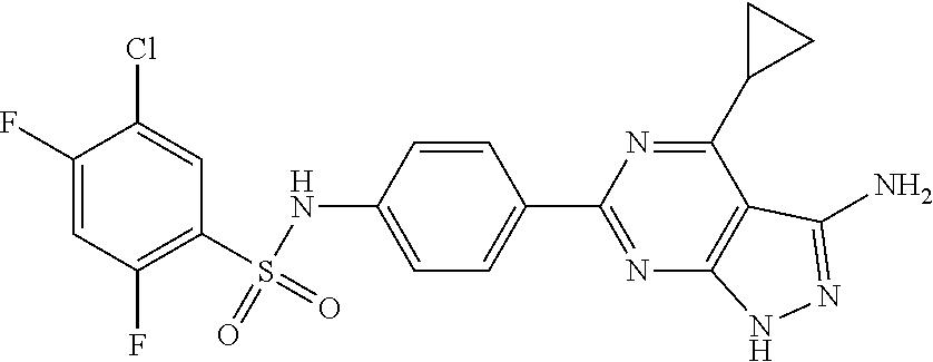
C1(S(NC2=CC=C(C3=NC4=C(C(C5CC5)=N3)C(N)=NN4)C=C2)(=O)=O)=C(F)C=C(F)C(Cl)=C1
